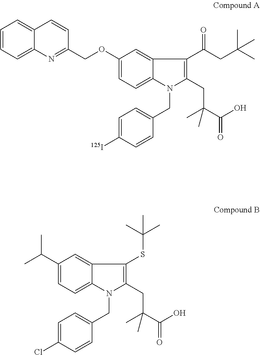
C1=CC=C2C(=C1)C=CC(COC1=CC=C3C(=C1)C(C(CC(C)(C)C)=O)=C(CC(C)(C)C(O)=O)N3CC1=CC=C([125I])C=C1)=N2.C1(C(C)C)=CC=C2C(=C1)C(SC(C)(C)C)=C(CC(C)(C)C(O)=O)N2CC1=CC=C(Cl)C=C1
